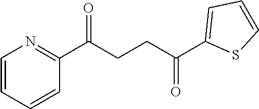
C1(C(CCC(C2=CC=CS2)=O)=O)=NC=CC=C1
